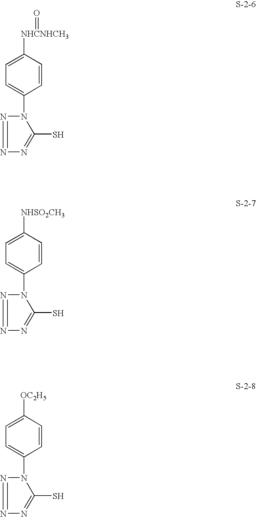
C1=C([NHCNHCH3]=O)C=CC(N2C(S)=NN=N2)=C1.C1=C([NHSO2CH3])C=CC(N2C(S)=NN=N2)=C1.C1=C([OC2H5])C=CC(N2C(S)=NN=N2)=C1
